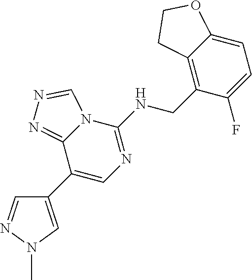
C1(C2=CN(C)N=C2)=CN=C(NCC2=C3C(=CC=C2F)OCC3)N2C1=NN=C2
